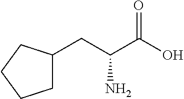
C1C(CC(C(O)=O)N)CCC1
